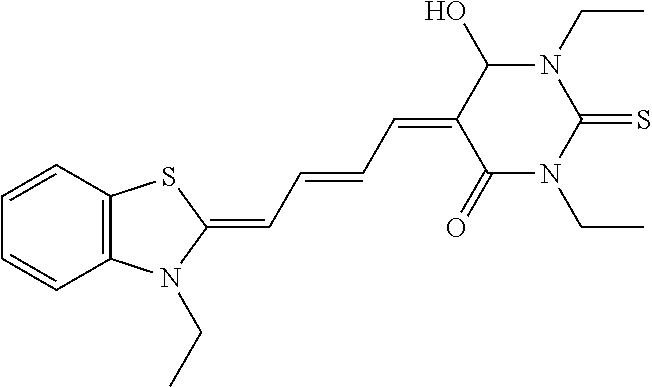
C12=C(C=CC=C1)SC(=CC=CC=C1C(=O)N(CC)C(=S)N(CC)C1O)N2CC
